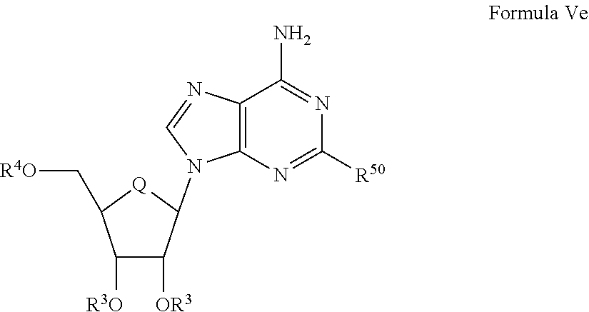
C1([R3O])C([OR3])C(N2C3=C(C(N)=NC([R50])=N3)N=C2)[Q]C1C[R4O]
